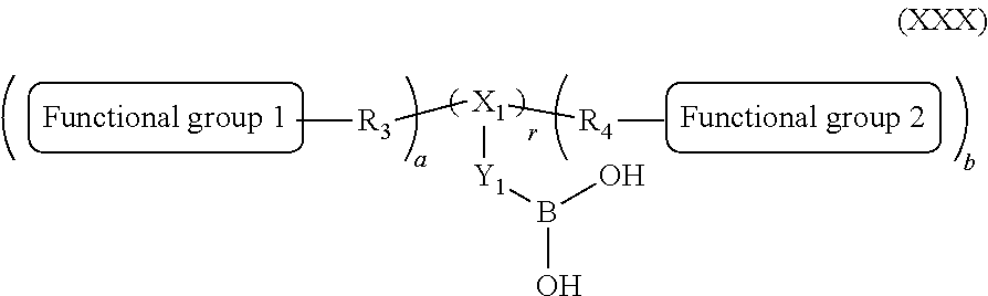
C[R3][X1]([R4]C)[Y1]B(O)O
